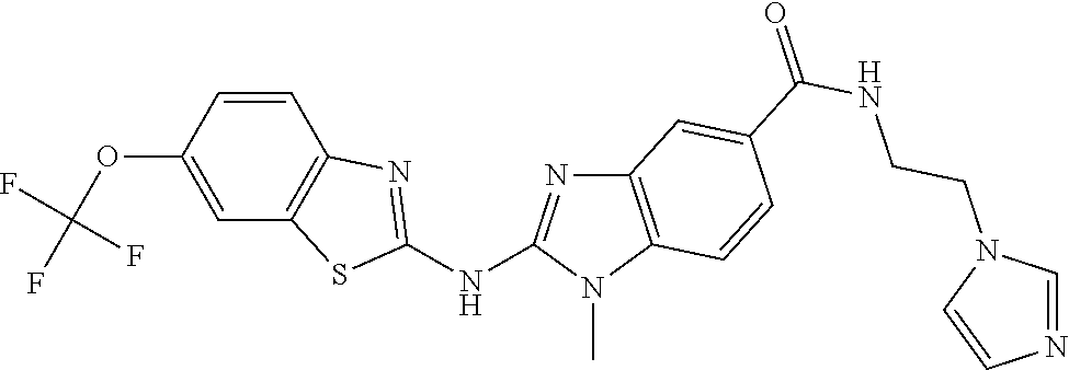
O(C1=CC2=C(C=C1)N=C(NC1=NC3=C(N1C)C=CC(C(NCCN1C=NC=C1)=O)=C3)S2)C(F)(F)F
